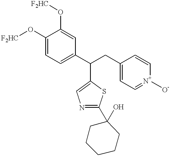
C1(O[F2HC])=CC=C(C(CC2=CC=[N+]([O-])C=C2)C2=CN=C(C3(O)CCCCC3)S2)C=C1O[F2HC]
